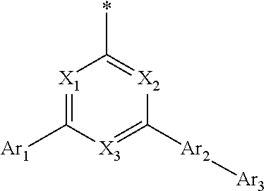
[X1]1=C([Ar1])[X3]=C([Ar2][Ar3])[X2]=C1*
